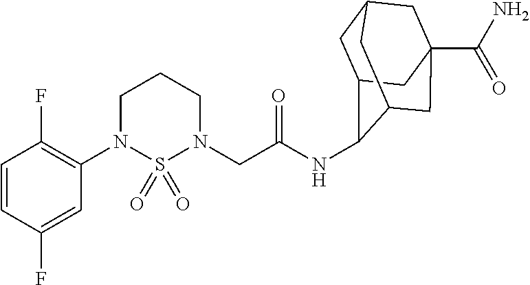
C1(N2CCCN(CC(=O)NC3C4CC5CC(C(N)=O)(CC3C5)C4)S2(=O)=O)=C(F)C=CC(F)=C1
